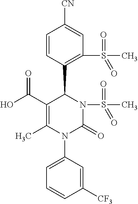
C1=CC(C2C(C(=O)O)=C(C)N(C3=CC=CC([CF3])=C3)C(=O)N2S(=O)(=O)C)=C(S(=O)(=O)C)C=C1[CN]
